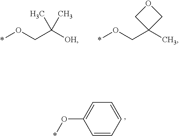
*OCC([OH])(C)C.*OCC1(C)COC1.C1=CC=CC=C1O*
